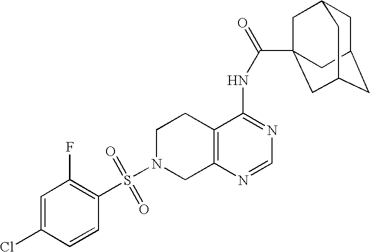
C1N(S(=O)(=O)C2=C(F)C=C(Cl)C=C2)CC2=C(C1)C(NC(=O)C13CC4CC(CC(C1)C4)C3)=NC=N2
